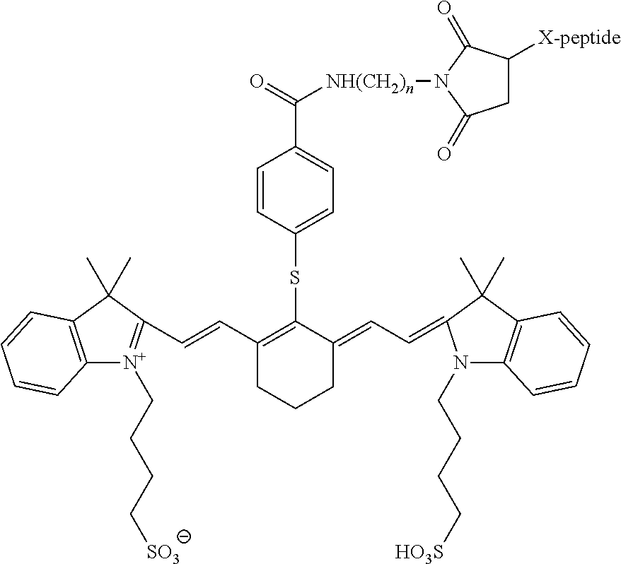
C1(C=CC2=[N+](CCCC[SO3])C3=C(C2(C)C)C=CC=C3)=C(SC2=CC=C(C(=O)[NH(CH2)n]N3C(=O)C([X-peptide])CC3=O)C=C2)C(=CC=C2N(CCCC[HO3S])C3=C(C2(C)C)C=CC=C3)CCC1
